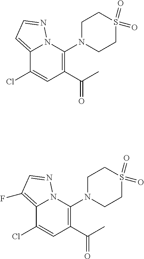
C12=CC=NN1C(N1CCS(=O)(=O)CC1)=C(C(C)=O)C=C2Cl.C12=C(F)C=NN1C(N1CCS(=O)(=O)CC1)=C(C(C)=O)C=C2Cl
